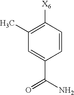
C1(C)=C([X6])C=CC(C(N)=O)=C1
